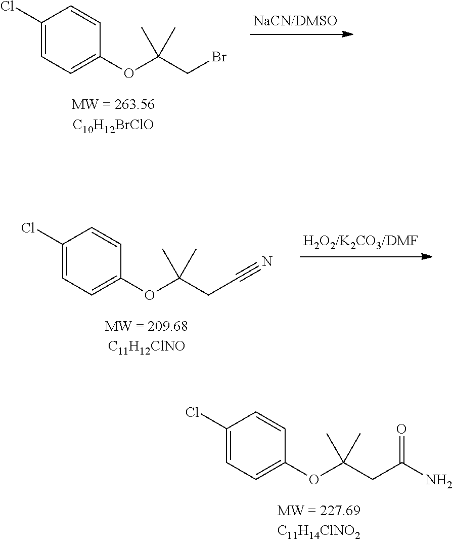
C1(Cl)=CC=C(OC(CBr)(C)C)C=C1.C1(Cl)=CC=C(OC(CC#N)(C)C)C=C1.C1(Cl)=CC=C(OC(CC(N)=O)(C)C)C=C1
